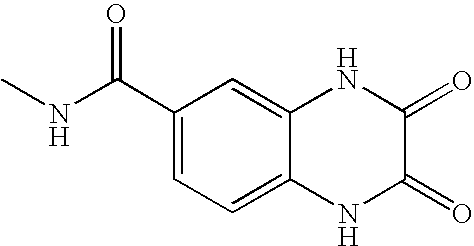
C12=CC(C(NC)=O)=CC=C1NC(=O)C(=O)N2
